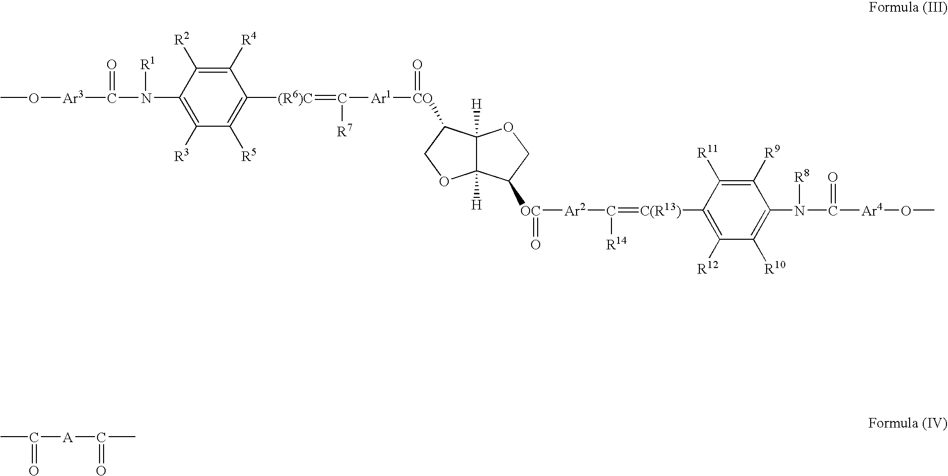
C(N(C1=C([R3])C([R5])=C([(R6)C]=C([Ar1][CO](=O)C2C3([H])C([H])(OC2)C([OC]([Ar2]C(=[C(R13)]C2=C([R12])C([R10])=C(N(C([Ar4]OC)=O)[R8])C([R9])=C2[R11])[R14])=O)CO3)[R7])C([R4])=C1[R2])[R1])([Ar3]OC)=O.C([A]C(=O)C)(C)=O
